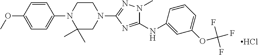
COC1=CC=C(N2C(C)(C)CN(C3=NN(C)C(NC4=CC(OC(F)(F)F)=CC=C4)=N3)CC2)C=C1.Cl
